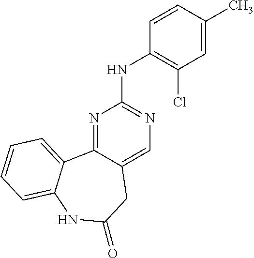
N1=C2C(=CN=C1NC1=C(Cl)C=C(C)C=C1)CC(=O)NC1=CC=CC=C21
